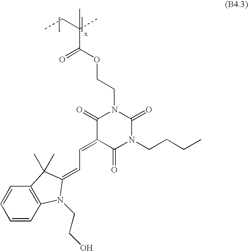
CCC(C)(C)C(OCCN1C(=O)C(=CC=C2N(CCO)C3=C(C=CC=C3)C2(C)C)C(=O)N(CCCC)C1=O)=O
